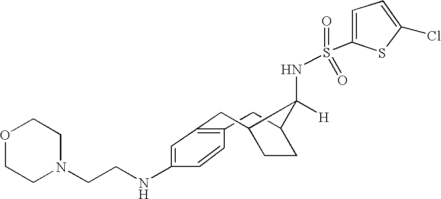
C1C2CCC(CC3=C1C=CC(NCCN1CCOCC1)=C3)C2([H])NS(=O)(=O)C1=CC=C(Cl)S1
